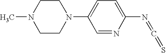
CN1CCN(C2=CC=C(N=C=S)N=C2)CC1
